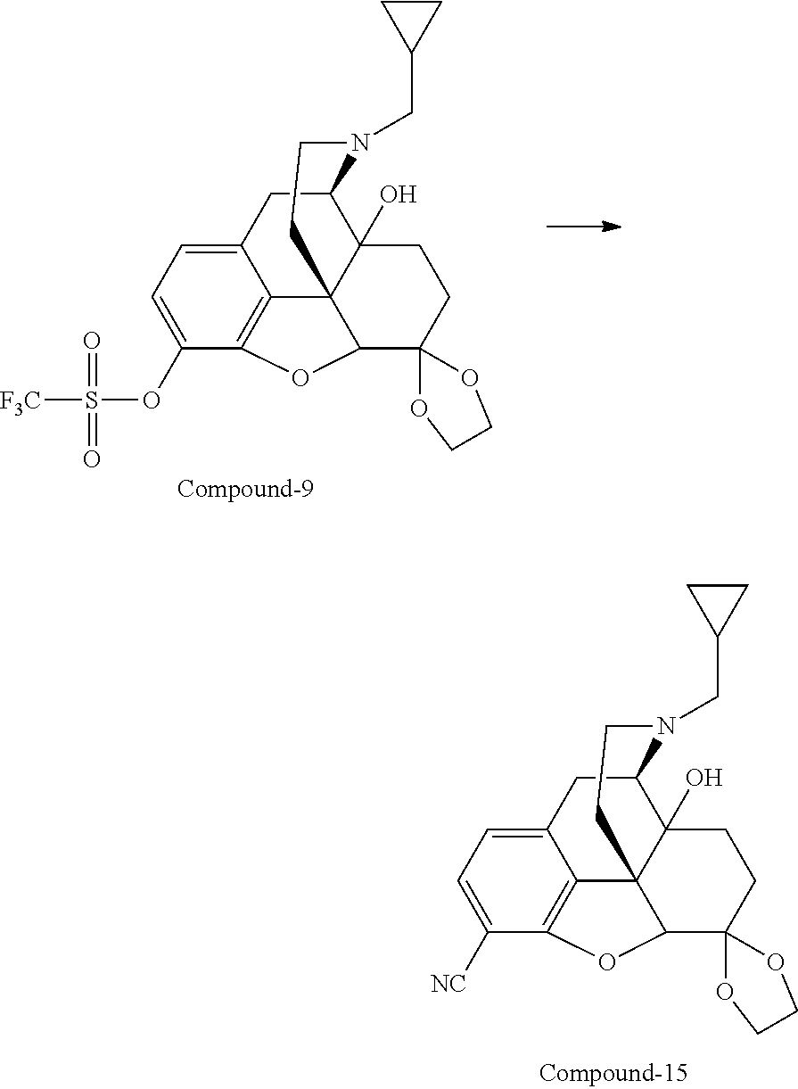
C12=CC=C(OS([F3C])(=O)=O)C3=C1C14C(O)(C(C2)N(CC2CC2)CC1)CCC1(C4O3)OCCO1.C12=CC=C([NC])C3=C1C14C(O)(C(C2)N(CC2CC2)CC1)CCC1(C4O3)OCCO1
